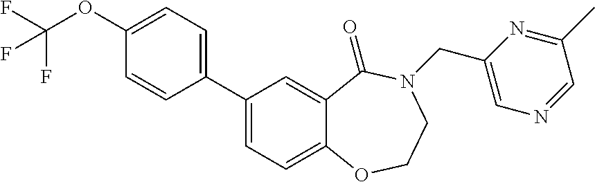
C1=C2C(=CC(C3=CC=C(OC(F)(F)F)C=C3)=C1)C(=O)N(CC1=CN=CC(C)=N1)CCO2
